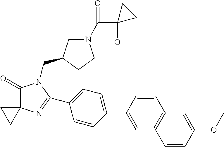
C1(=O)C2(N=C(C3=CC=C(C4=CC5=C(C=C4)C=C(OC)C=C5)C=C3)N1CC1CN(C(C3(O)CC3)=O)CC1)CC2
